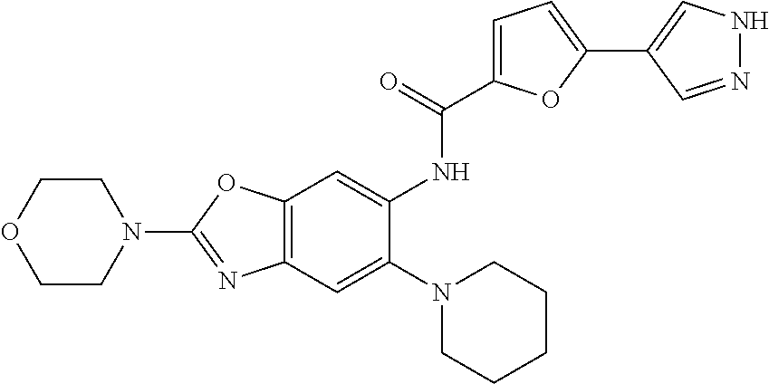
C12=C(OC(N3CCOCC3)=N1)C=C(NC(=O)C1=CC=C(C3=CNN=C3)O1)C(N1CCCCC1)=C2
